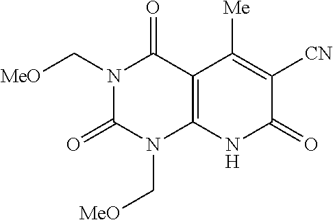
N1(C[MeO])C(=O)N(C[MeO])C2=C(C1=O)C([Me])=C([CN])C(=O)N2
